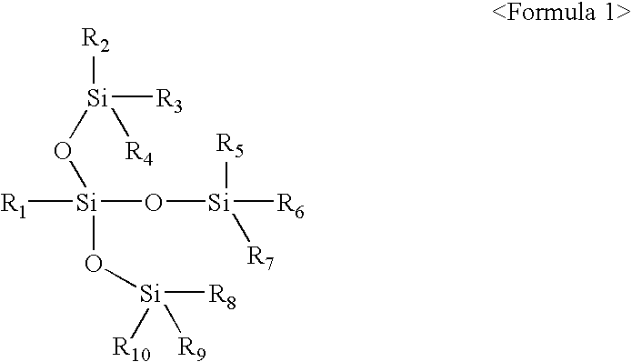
[Si]([R3])([R2])(O[Si]([R1])(O[Si]([R5])([R7])[R6])O[Si]([R8])([R10])[R9])[R4]
